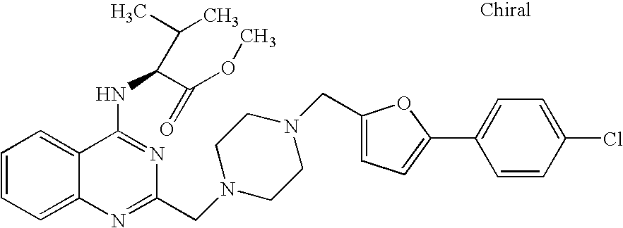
C1=CC=C2C(=C1)C(NC(C(OC)=O)C(C)C)=NC(CN1CCN(CC3=CC=C(C4=CC=C(Cl)C=C4)O3)CC1)=N2
